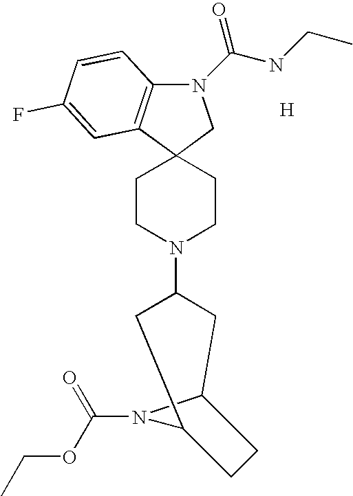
N1(C(=O)NCC)C2=C(C3(C1)CCN(C1CC4N(C(OCC)=O)C(C1)CC4)CC3)C=C(F)C=C2.[H]
